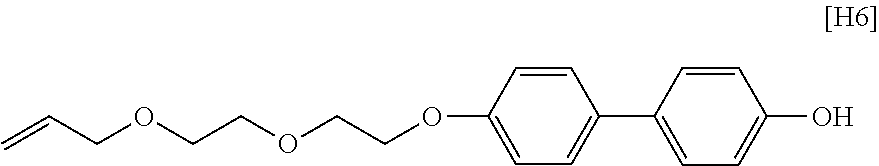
C=CCOCCOCCOC1=CC=C(C2=CC=C(O)C=C2)C=C1
